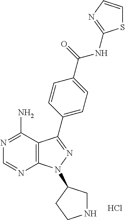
C1=NC2=C(C(N)=N1)C(C1=CC=C(C(=O)NC3=NC=CS3)C=C1)=NN2C1CNCC1.Cl
